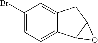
C1(Br)=CC=C2C(=C1)CC1C2O1
